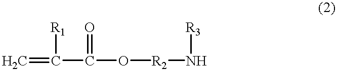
C=C(C(O[R2]N[R3])=O)[R1]
